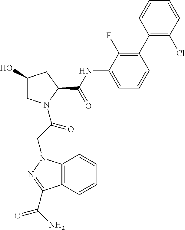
C12=C(N(CC(=O)N3CC(O)CC3C(NC3=CC=CC(C4=C(Cl)C=CC=C4)=C3F)=O)N=C1C(N)=O)C=CC=C2
